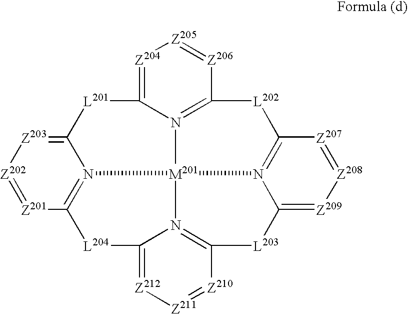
[Z201]1=[Z202][Z203]=C2N3=C1[L204]C1=[Z212][Z211]=[Z210]C4=N1[M201]31N3=C([L202]C5=N1C(=[Z209][Z208]=[Z207]5)[L203]4)[Z206]=[Z205][Z204]=C3[L201]2
